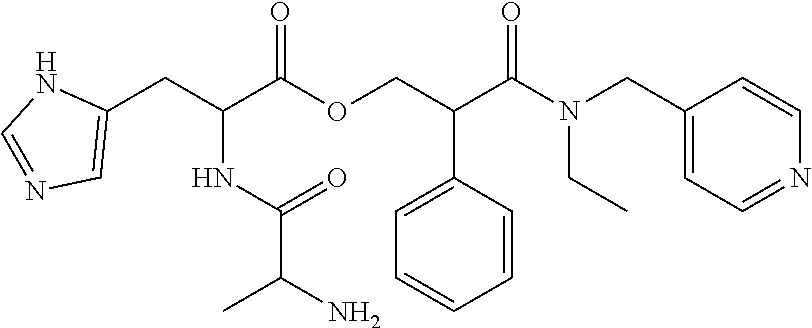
C1(CC(C(OCC(C(N(CC2=CC=NC=C2)CC)=O)C2=CC=CC=C2)=O)NC(=O)C(C)N)=CN=CN1
